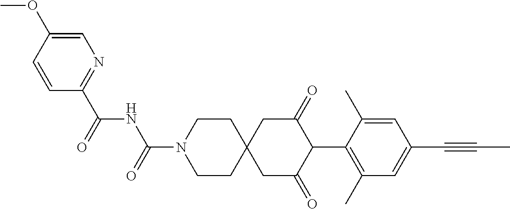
C1CN(C(=O)NC(C2=NC=C(OC)C=C2)=O)CCC12CC(=O)C(C1=C(C)C=C(C#CC)C=C1C)C(=O)C2
